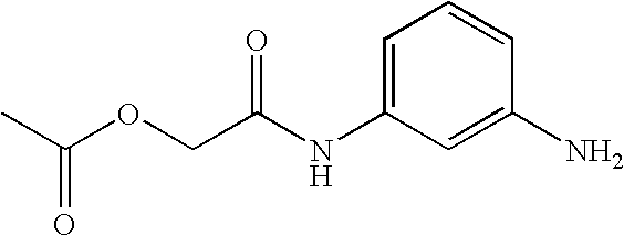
C1=C(NC(COC(C)=O)=O)C=C(N)C=C1
